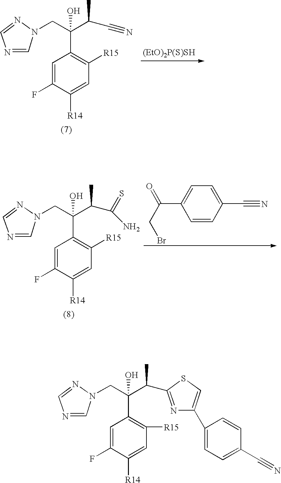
[(EtO)2P(S)SH].C1=C(F)C([R14])=CC([R15])=C1C(CN1N=CN=C1)(C(C)C#N)O.C1=C(F)C([R14])=CC([R15])=C1C(CN1N=CN=C1)(C(C)C(N)=S)O.BrCC(C1=CC=C(C#N)C=C1)=O.C1=C(F)C([R14])=CC([R15])=C1C(CN1N=CN=C1)(C(C)C1=NC(C2=CC=C(C#N)C=C2)=CS1)O
